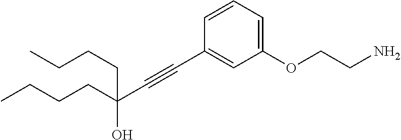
C1(OCCN)=CC=CC(C#CC(O)(CCCC)CCCC)=C1
